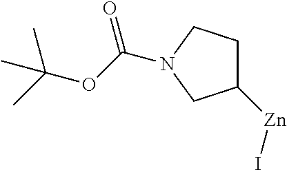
[Zn](I)C1CCN(C(OC(C)(C)C)=O)C1
